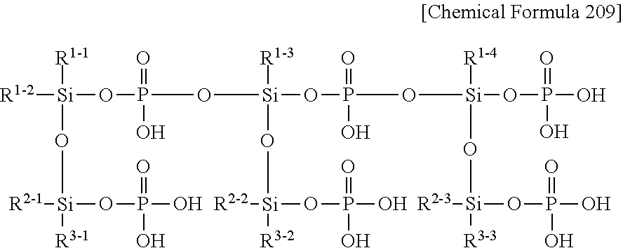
[R1-2][Si](OP(=O)(O)O[Si](OP(=O)(O)O[Si](OP(O)(=O)O)([R1-4])O[Si]([R3-3])([R2-3])OP(O)(=O)O)([R1-3])O[Si]([R3-2])([R2-2])OP(O)(O)=O)([R1-1])O[Si]([R3-1])([R2-1])OP(O)(O)=O
